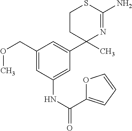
C1(COC)=CC(NC(=O)C2=CC=CO2)=CC(C2(C)N=C(N)SCC2)=C1
